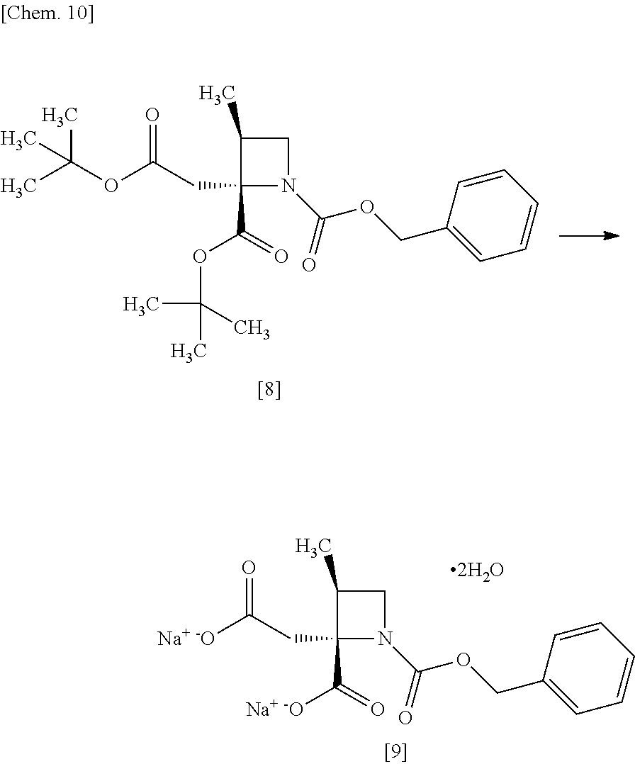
C1C(C)C(CC(OC(C)(C)C)=O)(C(=O)OC(C)(C)C)N1C(=O)OCC1=CC=CC=C1.C1C(C)C(CC([Na+ -O])=O)(C(=O)[Na+ -O])N1C(=O)OCC1=CC=CC=C1
